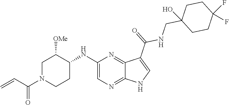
C1(NC2C([OMe])CN(C(C=C)=O)CC2)=CN=C2C(=N1)C(C(NCC1(O)CCC(F)(F)CC1)=O)=CN2
